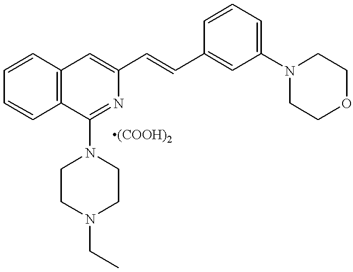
C1=CC=CC2=C1C=C(C=CC1=CC(N3CCOCC3)=CC=C1)N=C2N1CCN(CC)CC1
